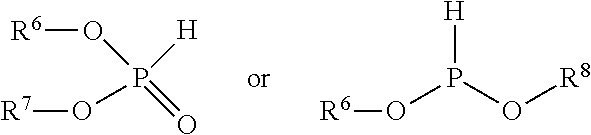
O=P(O[R6])([H])O[R7].O(P([H])O[R6])[R8]
